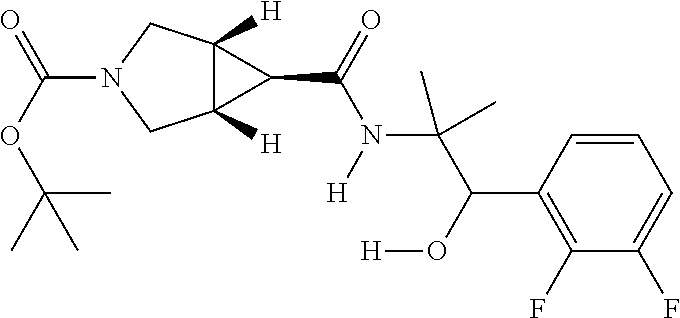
C12([H])C([H])(CN(C(OC(C)(C)C)=O)C1)C2C(=O)N(C(C(C1=C(F)C(F)=CC=C1)O[H])(C)C)[H]
